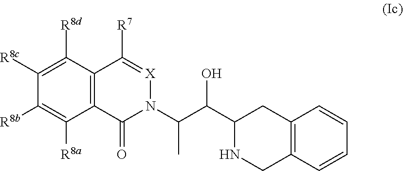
C1([R8c])=C([R8d])C2=C(C([R8a])=C1[R8b])C(=O)N(C(C(O)C1CC3=C(CN1)C=CC=C3)C)[X]=C2[R7]
